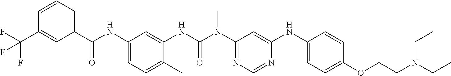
C1(C(=O)NC2=CC=C(C)C(NC(=O)N(C3=NC=NC(NC4=CC=C(OCCN(CC)CC)C=C4)=C3)C)=C2)=CC=CC(C(F)(F)F)=C1
